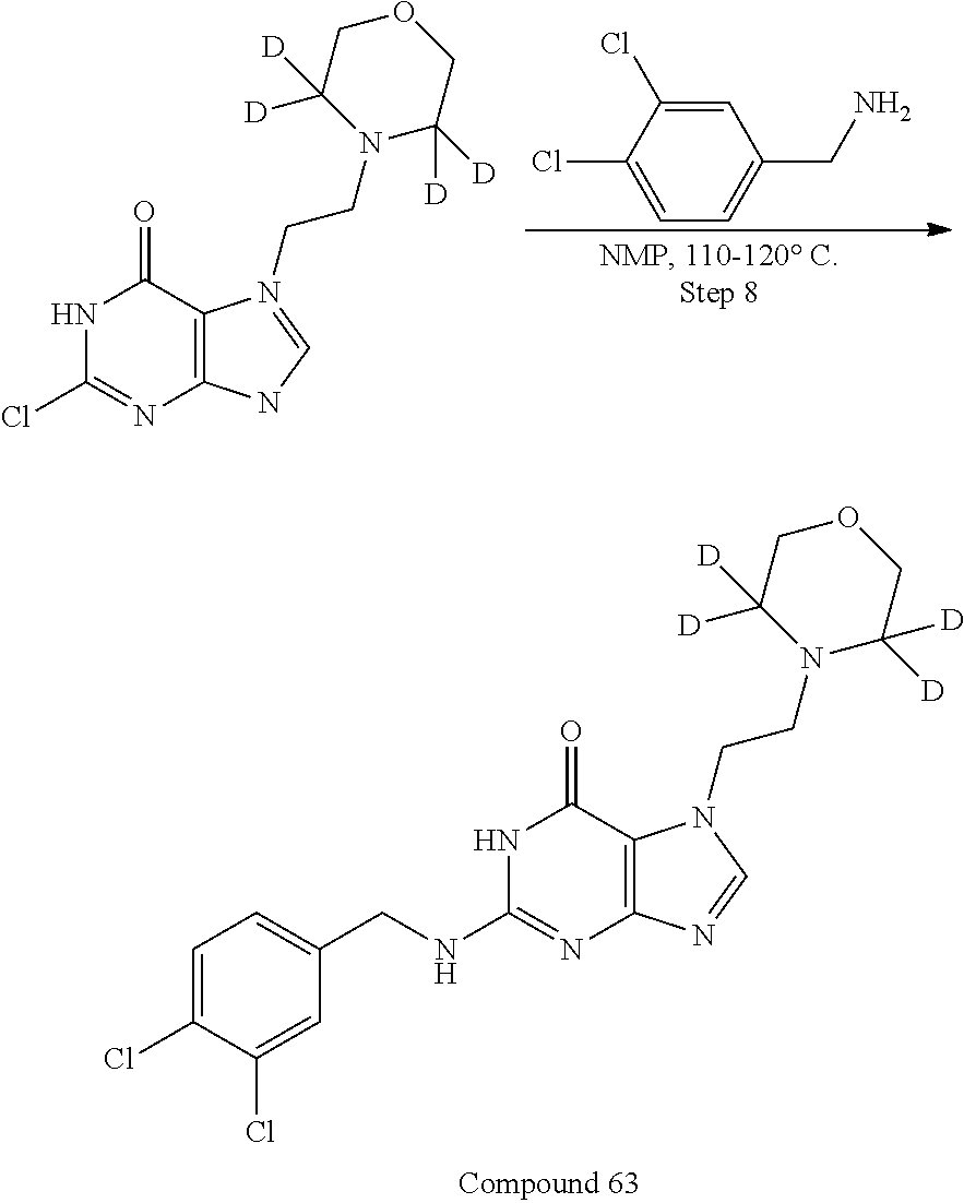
C1=C(Cl)C(Cl)=CC(CNC2=NC3=C(C(=O)N2)N(CCN2C([D])([D])COCC2([D])[D])C=N3)=C1.N1C(Cl)=NC2=C(C1=O)N(CCN1C([D])([D])COCC1([D])[D])=CN2.C1=C(Cl)C(Cl)=CC(CN)=C1
